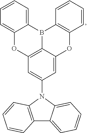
C1(N2C3=C(C4=CC=CC=C24)C=CC=C3)=CC2=C3C(=C1)OC1=C(B3C3=CC=CC=C3O2)C=CC=C1
